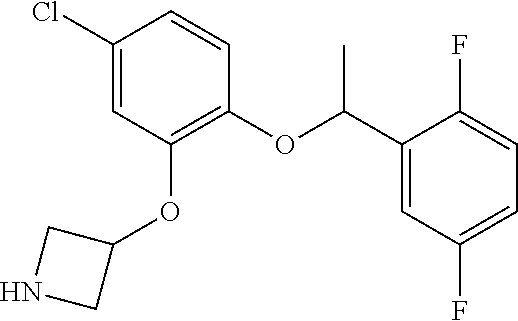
C1(Cl)=CC(OC2CNC2)=C(OC(C2=CC(F)=CC=C2F)C)C=C1
